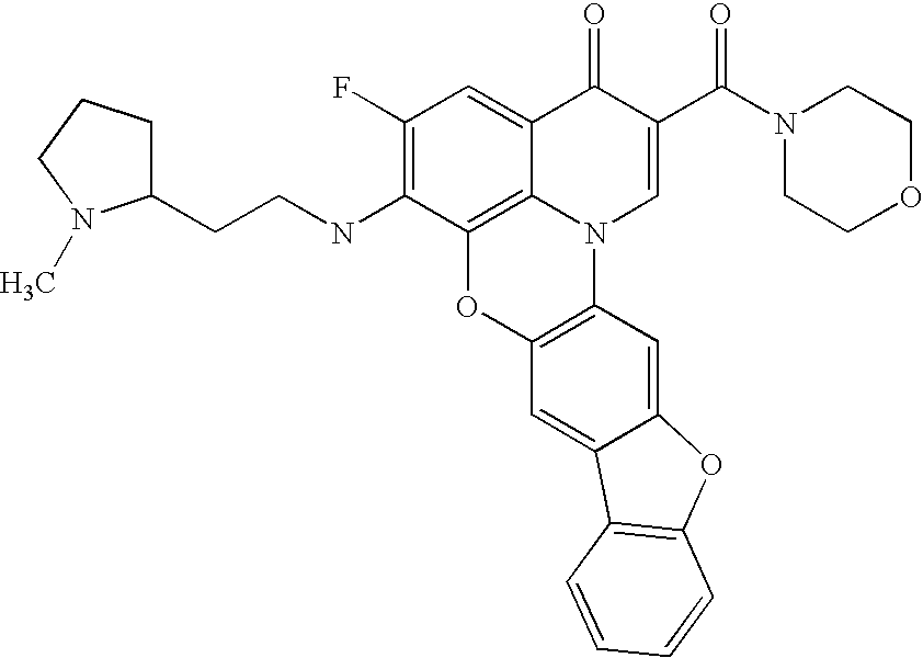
C1(F)=C(NCCC2CCCN2C)C2=C3C(=C1)C(=O)C(C(N1CCOCC1)=O)=CN3C1=C(O2)C=C2C(=C1)OC1=C2C=CC=C1
